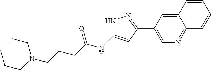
C(CCC(NC1=CC(C2=CN=C3C(=C2)C=CC=C3)=NN1)=O)N1CCCCC1
